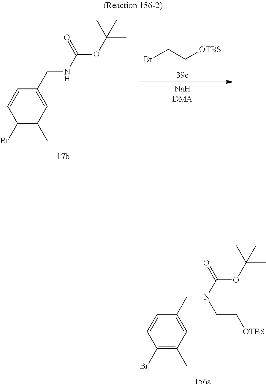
C1(Br)=C(C)C=C(CN(C(=O)OC(C)(C)C)CC[OTBS])C=C1.C1(Br)=C(C)C=C(CNC(=O)OC(C)(C)C)C=C1.BrCC[OTBS]
